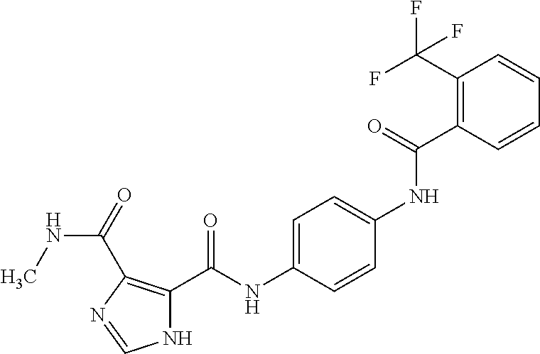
C1(C(F)(F)F)=C(C(NC2=CC=C(NC(C3=C(C(=O)NC)N=CN3)=O)C=C2)=O)C=CC=C1
